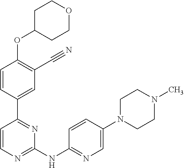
O(C1=C(C#N)C=C(C2=NC(NC3=NC=C(N4CCN(C)CC4)C=C3)=NC=C2)C=C1)C1CCOCC1
